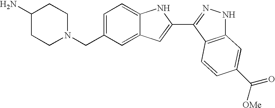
C1=C(CN2CCC(N)CC2)C=C2C(=C1)NC(C1=NNC3=C1C=CC(C([OMe])=O)=C3)=C2
